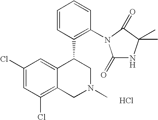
C1(Cl)=CC(Cl)=C2C(=C1)C(C1=C(N3C(=O)NC(C)(C)C3=O)C=CC=C1)CN(C)C2.Cl
